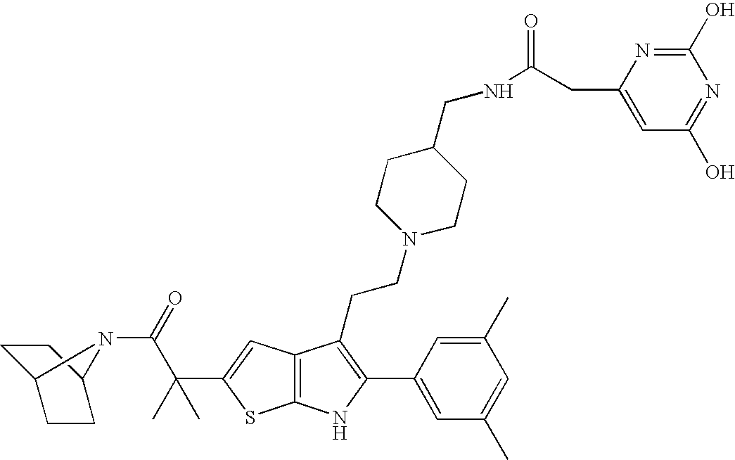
C12=C(C=C(C(C(=O)N3C4CCC3CC4)(C)C)S1)C(CCN1CCC(CNC(=O)CC3=CC(O)=NC(O)=N3)CC1)=C(C1=CC(C)=CC(C)=C1)N2
